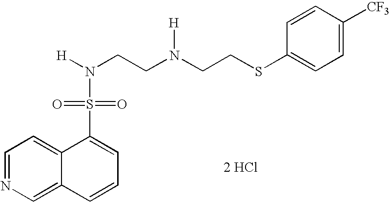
[2 HCl].N(CCN(CCSC1=CC=C([CF3])C=C1)[H])([H])S(=O)(=O)C1=CC=CC2=CN=CC=C12
